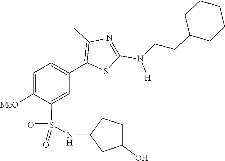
C(CC1CCCCC1)N(C1=NC(C)=C(C2=CC=C([MeO])C(S(=O)(=O)NC3CC(O)CC3)=C2)S1)[H]
